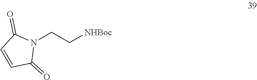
C1=CC(=O)N(CC[NHBoc])C1=O
